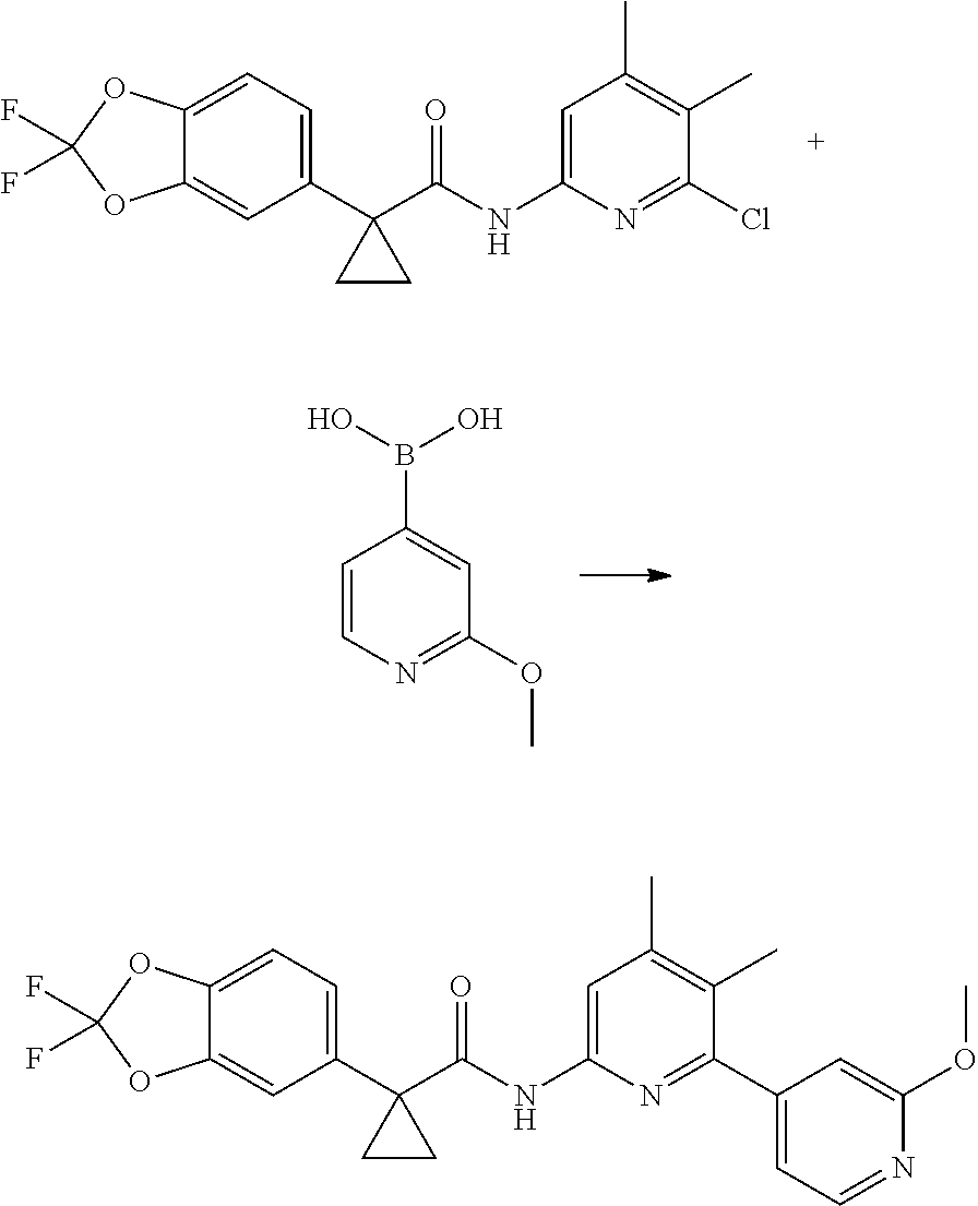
C1(C2(C(NC3=CC(C)=C(C)C(Cl)=N3)=O)CC2)=CC=C2C(=C1)OC(F)(F)O2.C1=CC(B(O)O)=CC(OC)=N1.C1(C2(C(NC3=CC(C)=C(C)C(C4=CC=NC(OC)=C4)=N3)=O)CC2)=CC=C2C(=C1)OC(F)(F)O2
